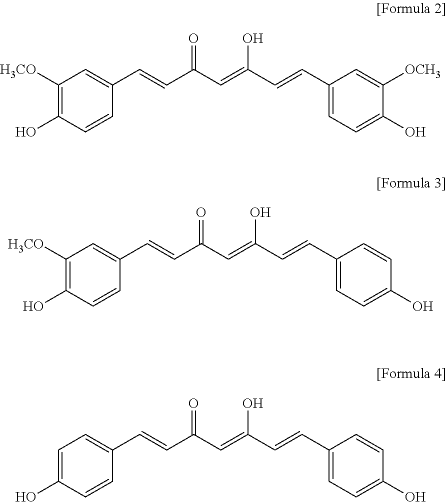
C1([H3CO])=C(O)C=CC(C=CC(C=C(C=CC2=CC=C(O)C([OCH3])=C2)O)=O)=C1.C1([H3CO])=C(O)C=CC(C=CC(C=C(C=CC2=CC=C(O)C=C2)O)=O)=C1.C1=C(O)C=CC(C=CC(C=C(C=CC2=CC=C(O)C=C2)O)=O)=C1
